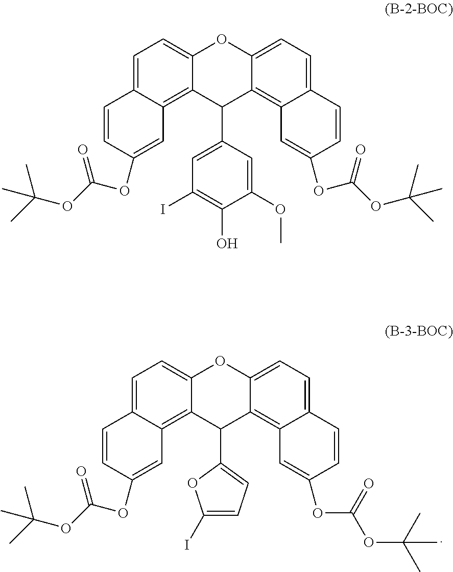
C1=C2C(=C3C(=C1)OC1=CC=C4C(=C1C3C1=CC=C(I)O1)C=C(OC(OC(C)(C)C)=O)C=C4)C=C(OC(OC(C)(C)C)=O)C=C2.C1=C2C(=C3C(=C1)OC1=CC=C4C(=C1C3C1=CC(I)=C(O)C(OC)=C1)C=C(OC(OC(C)(C)C)=O)C=C4)C=C(OC(OC(C)(C)C)=O)C=C2
